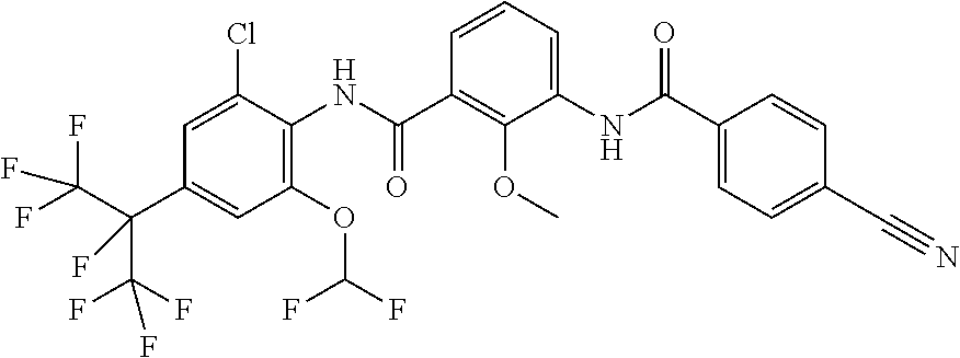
C1(OC(F)F)=C(NC(C2=C(OC)C(NC(C3=CC=C(C#N)C=C3)=O)=CC=C2)=O)C(Cl)=CC(C(C(F)(F)F)(C(F)(F)F)F)=C1
